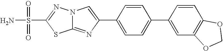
N12C(=NC(C3=CC=C(C4=CC5=C(C=C4)OCO5)C=C3)=C1)SC(S(=O)(=O)N)=N2
